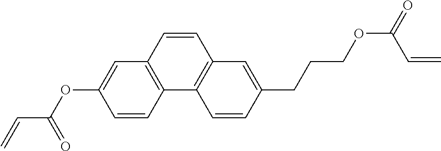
C=CC(OC1=CC2=C(C=C1)C1=C(C=C(CCCOC(=O)C=C)C=C1)C=C2)=O
